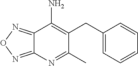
C12=NON=C1N=C(C)C(CC1=CC=CC=C1)=C2N
